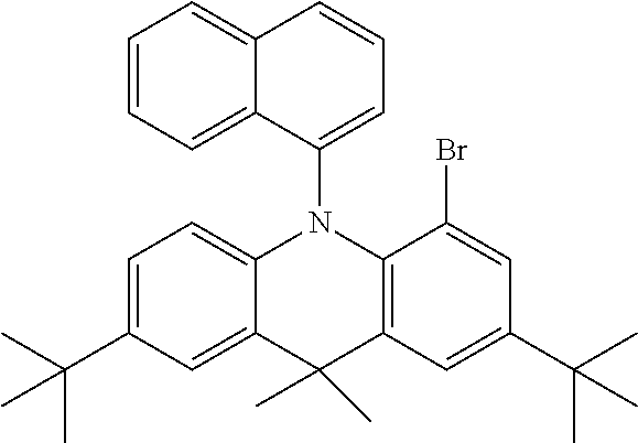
C1=C(C(C)(C)C)C=C2C(=C1)N(C1=CC=CC3=CC=CC=C13)C1=C(C2(C)C)C=C(C(C)(C)C)C=C1Br
